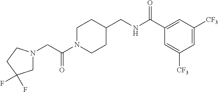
C(C(N1CCC(CNC(C2=CC([CF3])=CC([CF3])=C2)=O)CC1)=O)N1CC(F)(F)CC1
